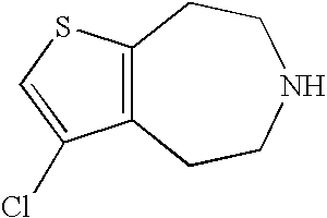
C12=C(SC=C1Cl)CCNCC2
